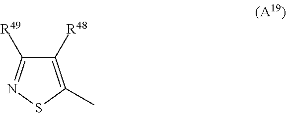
C1([R49])=NSC(C)=C1[R48]
